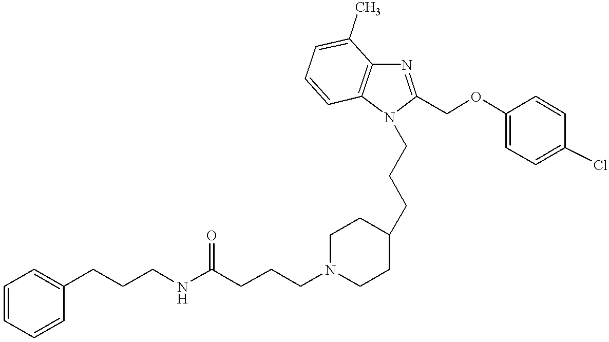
C(CCC1CCN(CCCC(NCCCC2=CC=CC=C2)=O)CC1)N1C2=C(N=C1COC1=CC=C(Cl)C=C1)C(C)=CC=C2
